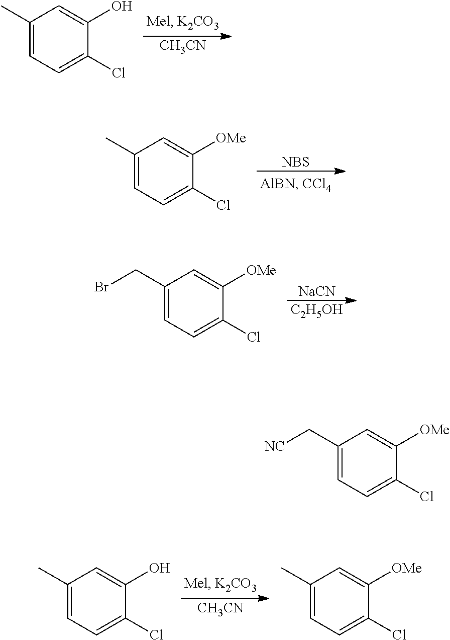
[NBS].C1(C)=CC=C(Cl)C([OMe])=C1.[CH3CN].C1(C)=CC=C(Cl)C(O)=C1.[NaCN].[C2H5OH].C1(CBr)=CC=C(Cl)C([OMe])=C1.[CH3CN].C1(C)=CC=C(Cl)C(O)=C1.C1(C)=CC=C(Cl)C([OMe])=C1.C1(C[NC])=CC=C(Cl)C([OMe])=C1
